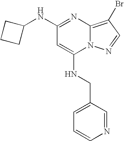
C1(NC2CCC2)=NC2=C(Br)C=NN2C(NCC2=CC=CN=C2)=C1
